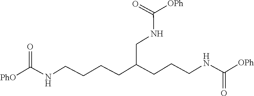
C(=O)(NCC(CCCNC([OPh])=O)CCCCNC([PhO])=O)[OPh]
